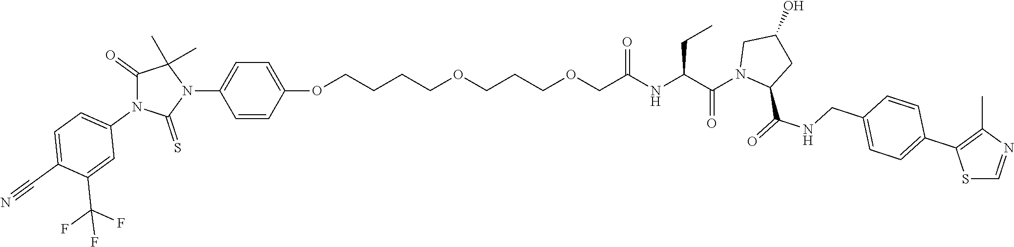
C1=CC(OCCCCOCCCOCC(NC(C(=O)N2C(C(NCC3=CC=C(C4=C(C)N=CS4)C=C3)=O)CC(O)C2)CC)=O)=CC=C1N1C(C)(C)C(=O)N(C2=CC=C(C#N)C(C(F)(F)F)=C2)C1=S
